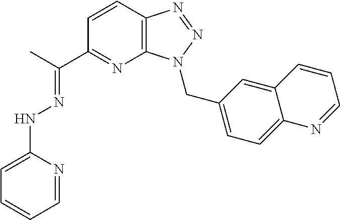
C1=CC2=C(N=C1C(C)=NNC1=CC=CC=N1)N(CC1=CC=C3C(=C1)C=CC=N3)N=N2
